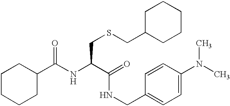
C1CCC(C(NC(C(NCC2=CC=C(N(C)C)C=C2)=O)CSCC2CCCCC2)=O)CC1
